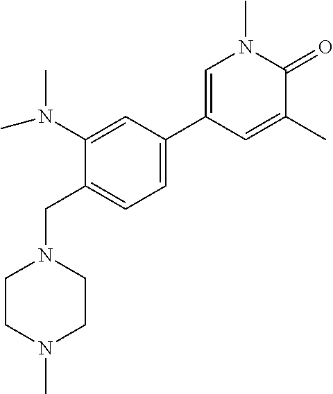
C1=C(C)C(=O)N(C)C=C1C1=CC=C(CN2CCN(C)CC2)C(N(C)C)=C1
